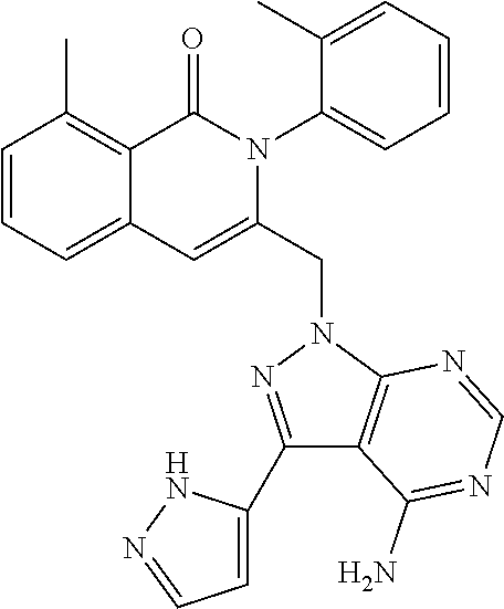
C1=CC=C2C(=C1C)C(=O)N(C1=CC=CC=C1C)C(CN1C3=C(C(N)=NC=N3)C(C3=CC=NN3)=N1)=C2
